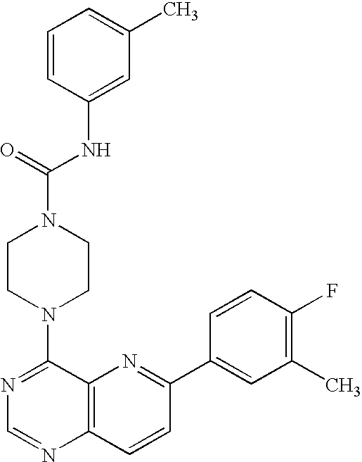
C1=CC(NC(N2CCN(C3=NC=NC4=C3N=C(C3=CC(C)=C(F)C=C3)C=C4)CC2)=O)=CC(C)=C1
